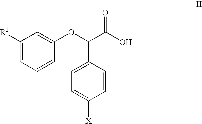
C1=C([R1])C=C(OC(C(O)=O)C2=CC=C([X])C=C2)C=C1
